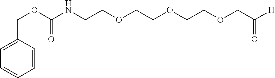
C1=C(COC(NCCOCCOCCOCC(=O)[H])=O)C=CC=C1
